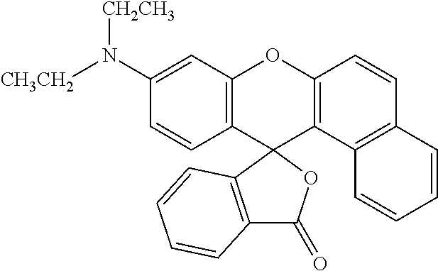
C1(N([CH3CH2])[CH2CH3])=CC2=C(C=C1)C1(C3=C(O2)C=CC2=C3C=CC=C2)C2=C(C(=O)O1)C=CC=C2
